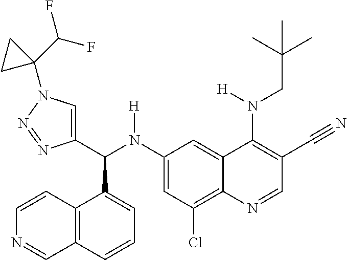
C1(N(C(C2=CN(C3(C(F)F)CC3)N=N2)C2=CC=CC3=C2C=CN=C3)[H])=CC(Cl)=C2C(=C1)C(N(CC(C)(C)C)[H])=C(C#N)C=N2
